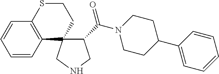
C1(C(N2CCC(C3=CC=CC=C3)CC2)=O)C2(CNC1)CCSC1=C2C=CC=C1
